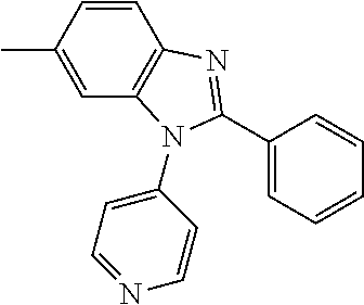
C1=CC(C)=CC2=C1N=C(C1=CC=CC=C1)N2C1=CC=NC=C1
